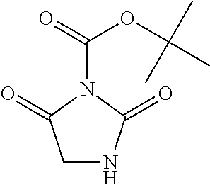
C1NC(=O)N(C(=O)OC(C)(C)C)C1=O
